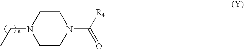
C1CN(CC)CCN1C([R4])=O
